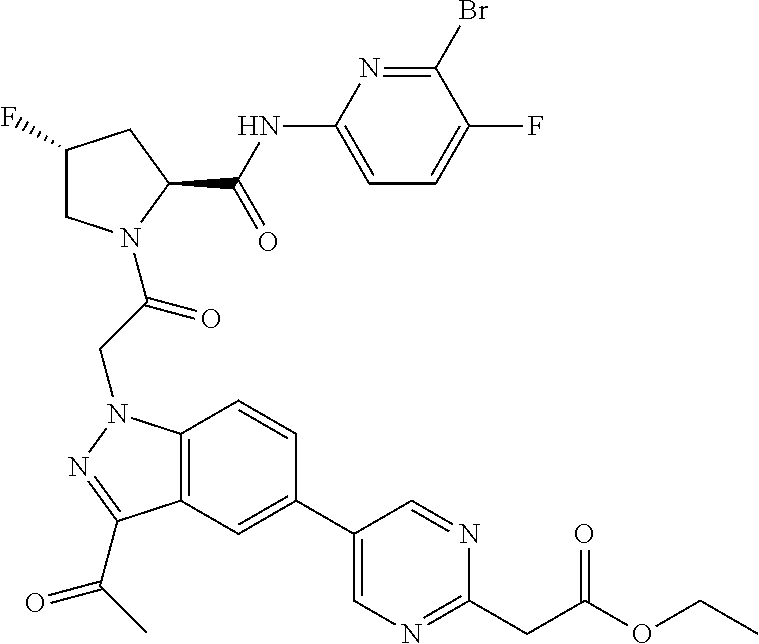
C1(NC(C2CC(F)CN2C(CN2C3=C(C(C(C)=O)=N2)C=C(C2=CN=C(CC(OCC)=O)N=C2)C=C3)=O)=O)=CC=C(F)C(Br)=N1
